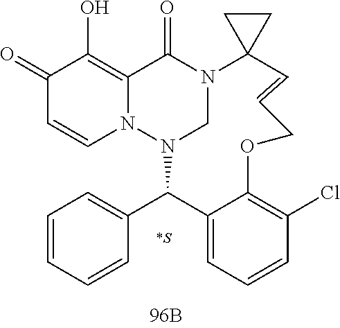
C1(=O)C=CN2C(=C1O)C(=O)N1CN2C(C2=CC=CC=C2)C2=CC=CC(Cl)=C2OCC=CC12CC2
